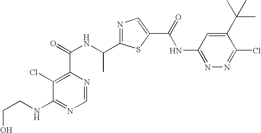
C1=NC(C(=O)NC(C2=NC=C(C(NC3=NN=C(Cl)C(C(C)(C)C)=C3)=O)S2)C)=C(Cl)C(NCCO)=N1
